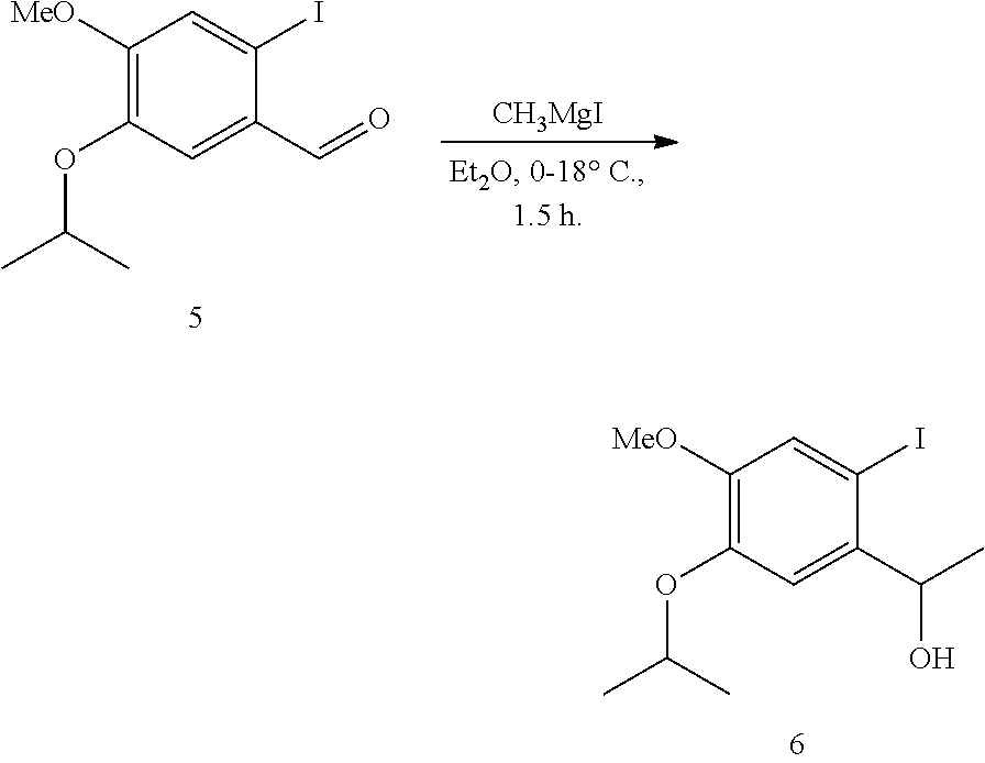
C1([MeO])=C(OC(C)C)C=C(C(C)O)C(I)=C1.C1([MeO])=C(OC(C)C)C=C(C=O)C(I)=C1.[CH3MgI]
